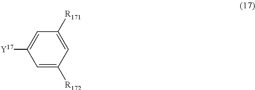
C1=C([Y17])C=C([R172])C=C1[R171]
